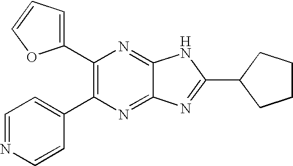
C1(C2=C(C3=CC=NC=C3)N=C3C(=N2)NC(C2CCCC2)=N3)=CC=CO1
